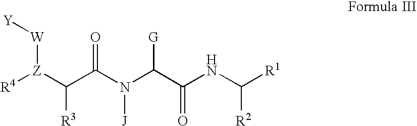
[W]([Z]([R4])C(C(=O)N(C(C(NC([R1])[R2])=O)[G])[J])[R3])[Y]
